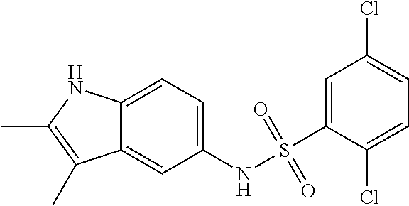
C12=CC=C(NS(=O)(=O)C3=CC(Cl)=CC=C3Cl)C=C1C(C)=C(C)N2
